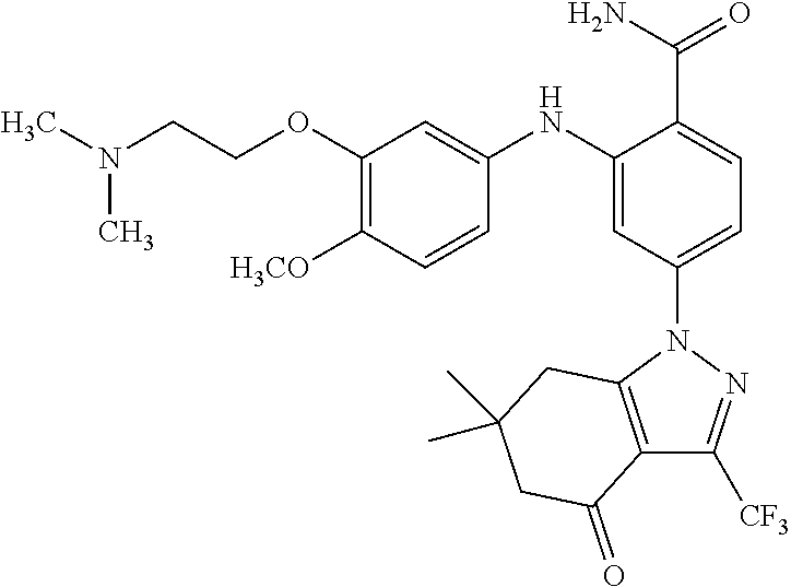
C(OC1=C([H3CO])C=CC(NC2=CC(N3N=C([CF3])C4=C3CC(C)(C)CC4=O)=CC=C2C(N)=O)=C1)CN(C)C
